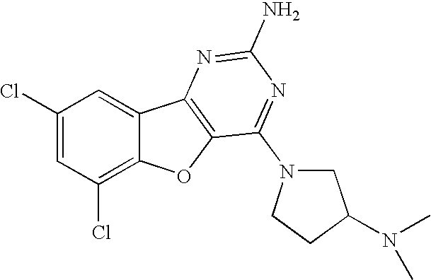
C1(Cl)=CC(Cl)=C2C(=C1)C1=C(O2)C(N2CC(N(C)C)CC2)=NC(N)=N1
